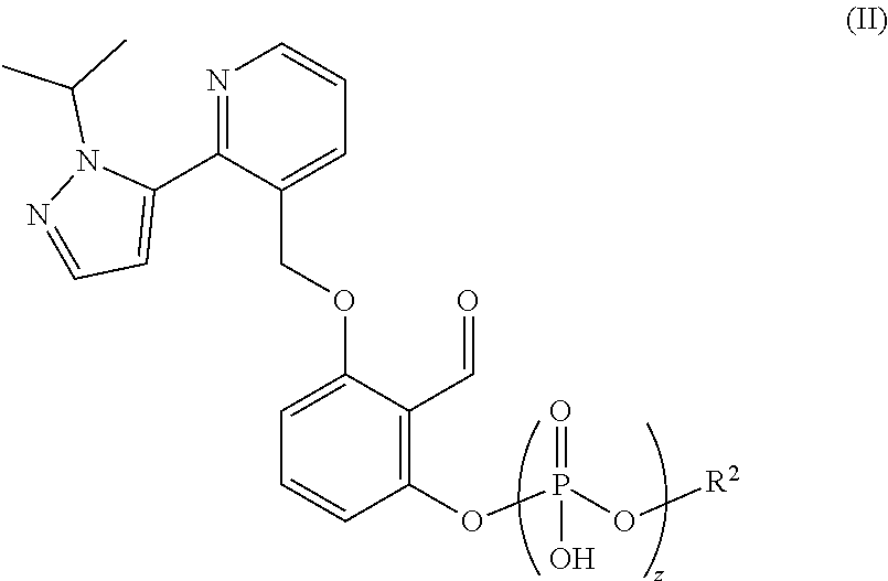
C1=C(OCC2=CC=CN=C2C2=CC=NN2C(C)C)C(C=O)=C(OP(O[R2])(=O)O)C=C1
